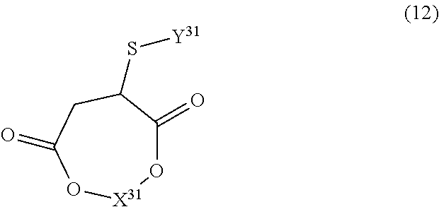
O1C(=O)C(S[Y31])CC(=O)O[X31]1
